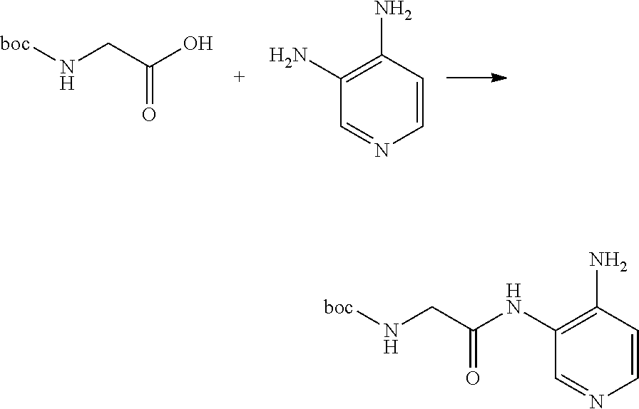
C(=O)(CN[boc])O.C1=CC(N)=C(N)C=N1.C1=CC(N)=C(NC(=O)CN[boc])C=N1
